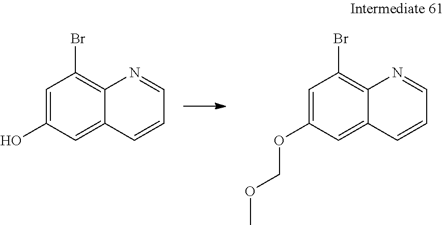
C1=C(O)C=C2C(=C1Br)N=CC=C2.C1=C(OCOC)C=C2C(=C1Br)N=CC=C2
